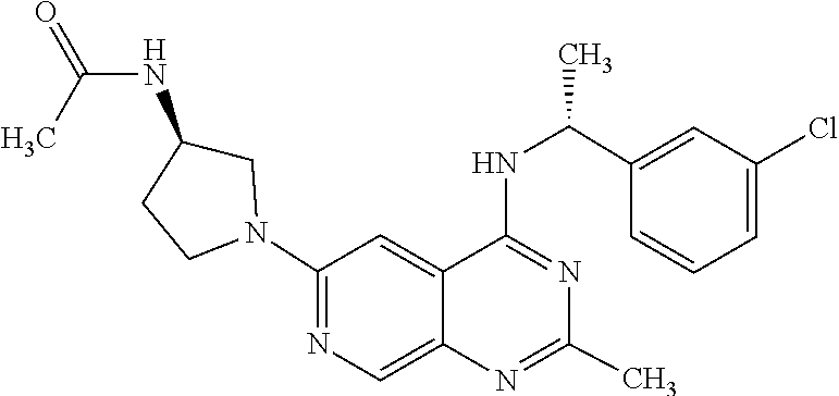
N1=C(NC(C2=CC(Cl)=CC=C2)C)C2=CC(N3CC(NC(=O)C)CC3)=NC=C2N=C1C
